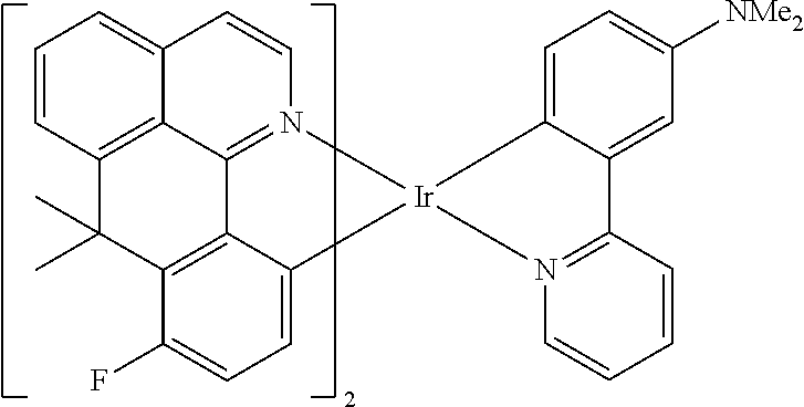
C12=CC=CC3=C1C1=N(C=C2)[Ir]2(C4=CC=C(F)C(=C14)C3(C)C)C1=CC=C([NMe2])C=C1C1=N2C=CC=C1
